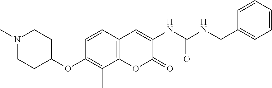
N(C(NC1=CC2=C(OC1=O)C(C)=C(OC1CCN(C)CC1)C=C2)=O)CC1=CC=CC=C1
